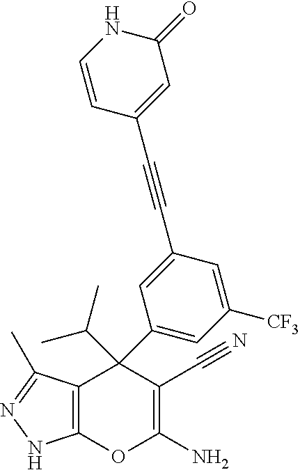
C12=C(C(C)=NN1)C(C1=CC([CF3])=CC(C#CC3=CC(=O)NC=C3)=C1)(C(C)C)C(C#N)=C(N)O2
